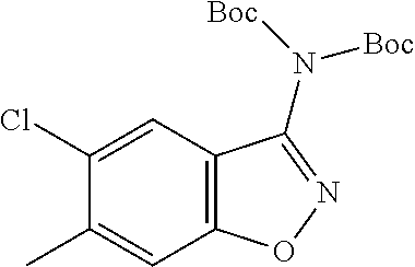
CC1=CC2=C(C=C1Cl)C(N([Boc])[Boc])=NO2
